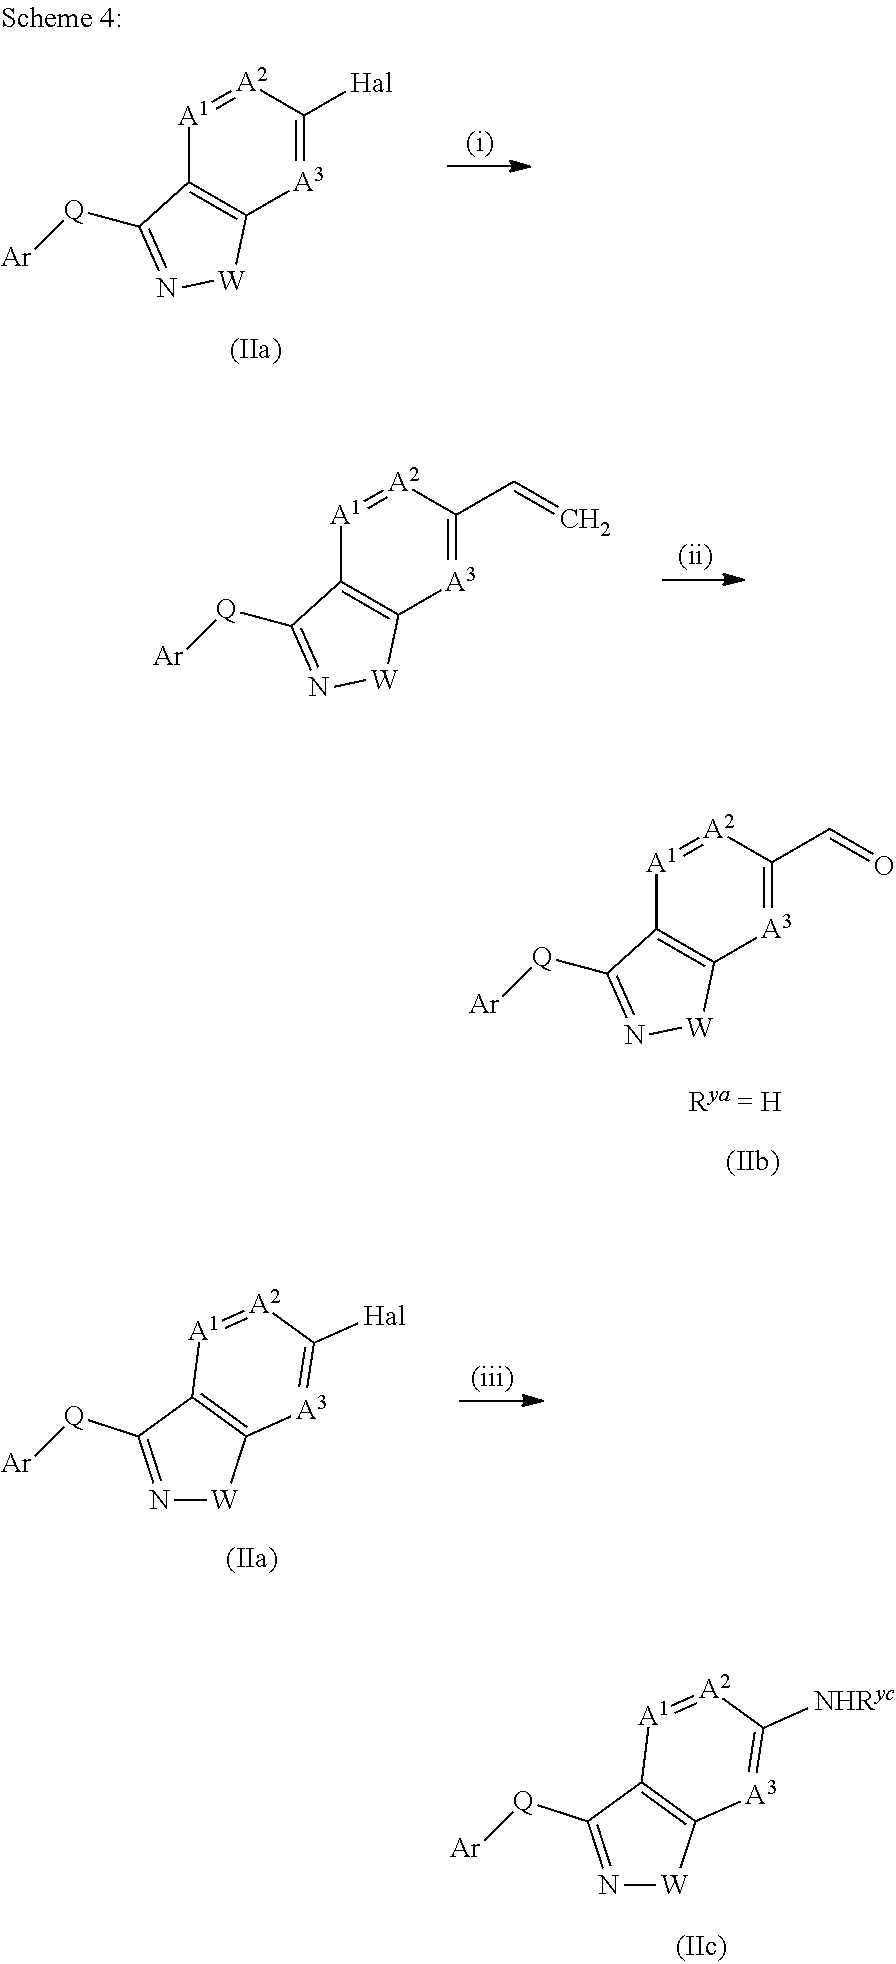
[A1]1=[A2]C(C=C)=[A3]C2=C1C([Q][Ar])=N[W]2.[A1]1=[A2]C(C=O)=[A3]C2=C1C([Q][Ar])=N[W]2.N1=C([Q][Ar])C2=C([W]1)[A3]=C([NHRyc])[A2]=[A1]2.N1=C([Q][Ar])C2=C([W]1)[A3]=C([Hal])[A2]=[A1]2.[A1]1=[A2]C([Hal])=[A3]C2=C1C([Q][Ar])=N[W]2
